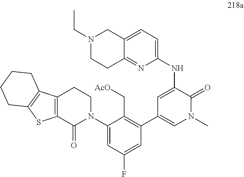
C1(C2=CN(C)C(=O)C(NC3=CC=C4C(=N3)CCN(CC)C4)=C2)=C(C[AcO])C(N2CCC3=C(C2=O)SC2=C3CCCC2)=CC(F)=C1
